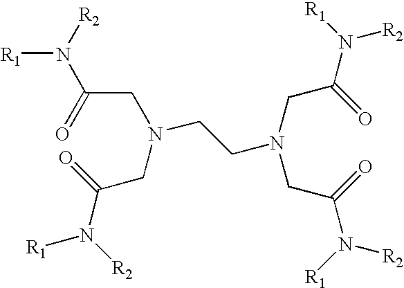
[R2]N(C(=O)CN(CC(=O)N([R1])[R2])CCN(CC(N([R1])[R2])=O)CC(=O)N([R2])[R1])[R1]
